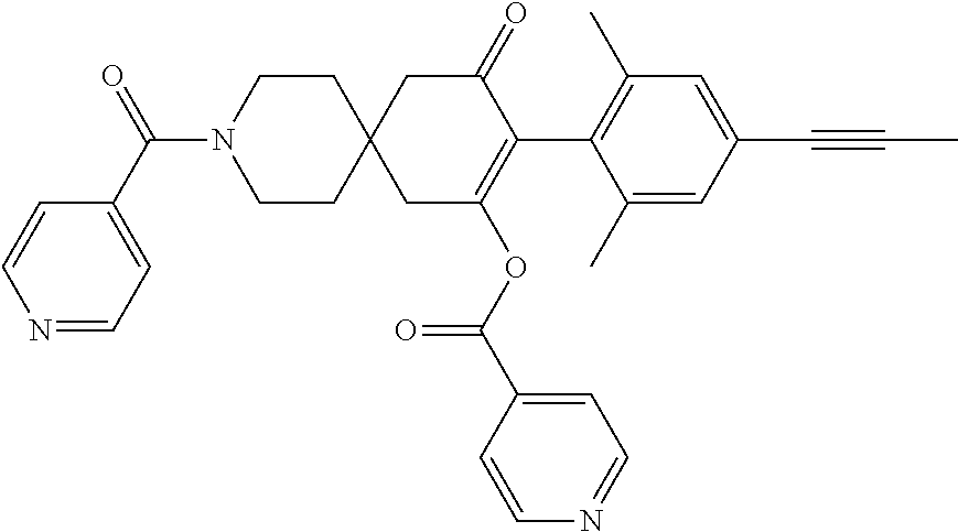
C1(C)=CC(C#CC)=CC(C)=C1C1=C(OC(C2=CC=NC=C2)=O)CC2(CC1=O)CCN(C(C1=CC=NC=C1)=O)CC2
